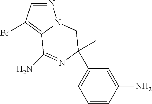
C1=CC(N)=CC(C2(C)N=C(N)C3=C(Br)C=NN3C2)=C1
